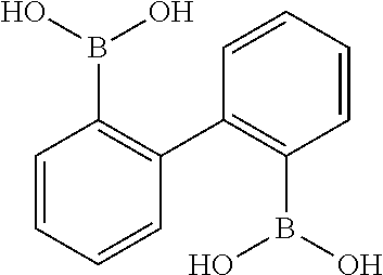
C1=CC=CC(C2=C(B(O)O)C=CC=C2)=C1B(O)O
